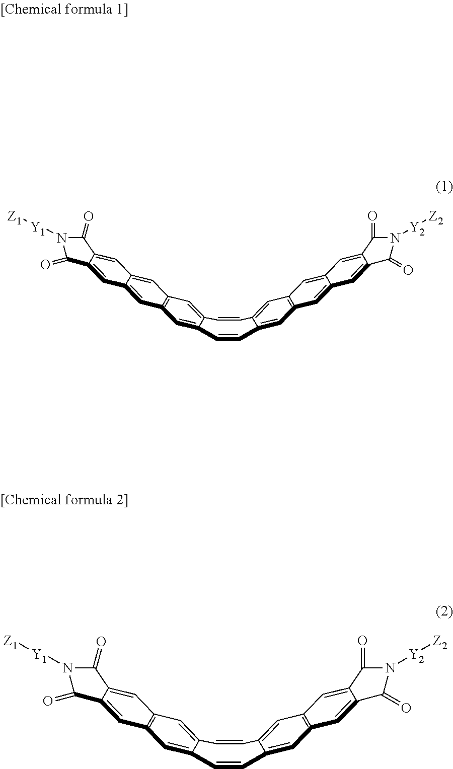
C1=C2C(=CC3=C1C=C1C=C4C(=CC1=C3)C(=O)N([Y1][Z1])C4=O)C=CC1=CC3=C(C=C1C=C2)C=C1C=C2C(=CC1=C3)C(=O)N([Y2][Z2])C2=O.C1=C2C(=CC3=C1C=C1C(=C3)C(=O)N([Y1][Z1])C1=O)C=CC1=CC3=C(C=C1C=C2)C=C1C(=C3)C(=O)N([Y2][Z2])C1=O
